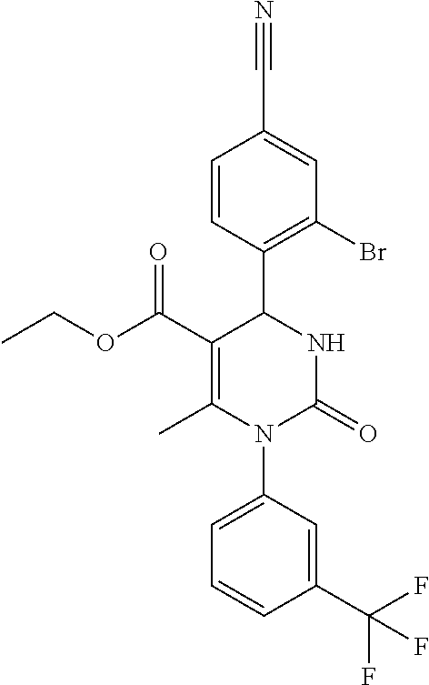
C1(C(OCC)=O)=C(C)N(C2=CC=CC(C(F)(F)F)=C2)C(=O)NC1C1=C(Br)C=C(C#N)C=C1
